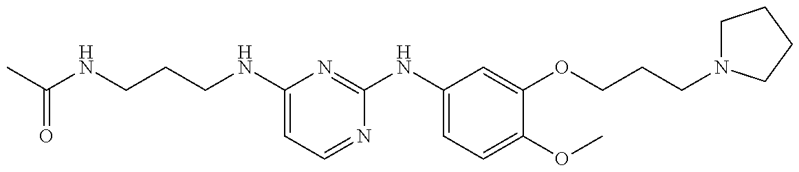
CC(NCCCNC1=CC=NC(NC2=CC=C(OC)C(OCCCN3CCCC3)=C2)=N1)=O
